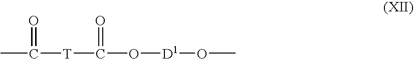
CC([T]C(O[D1]OC)=O)=O
